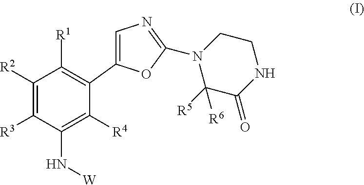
C1([R6])([R5])C(=O)NCCN1C1=NC=C(C2=C([R1])C([R2])=C([R3])C(N[W])=C2[R4])O1
